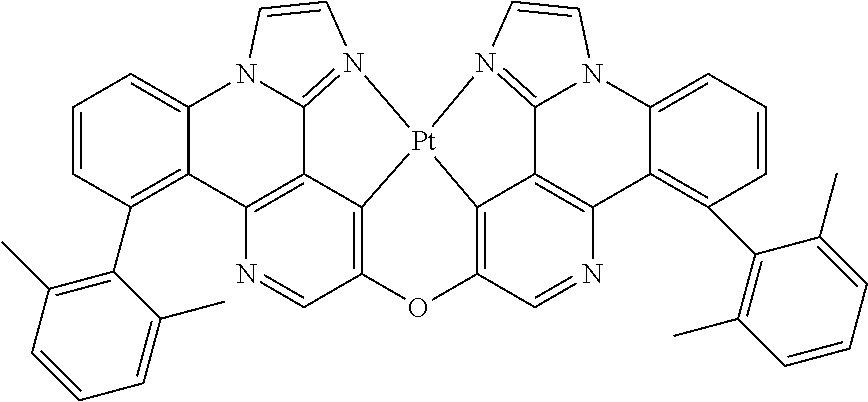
C12=C3C4=C(N=C1)C1=C(C5=C(C)C=CC=C5C)C=CC=C1N1C4=N(C=C1)[Pt]31C3=C(C=NC4=C3C3=N1C=CN3C1=CC=CC(C3=C(C)C=CC=C3C)=C41)O2
